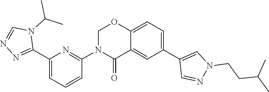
C1(C2=NN=CN2C(C)C)=CC=CC(N2C(=O)C3=CC(C4=CN(CCC(C)C)N=C4)=CC=C3OC2)=N1
